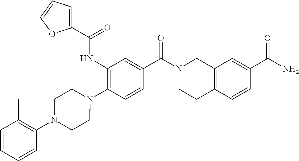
C1(NC(=O)C2=CC=CO2)=C(N2CCN(C3=C(C)C=CC=C3)CC2)C=CC(C(N2CCC3=C(C2)C=C(C(N)=O)C=C3)=O)=C1
